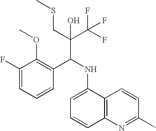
C1(F)=CC=CC(C(NC2=CC=CC3=C2C=CC(C)=N3)C(C(F)(F)F)(CSC)O)=C1OC
